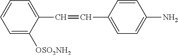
C1=C([OSO2NH2])C(C=CC2=CC=C(N)C=C2)=CC=C1
